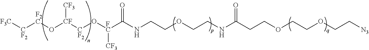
[F3C][CF2][F2C]O[CF]([CF2]O[FC](C(NCCOCCNC(CCOCCOCC[N3])=O)=O)[CF3])[CF3]
